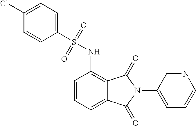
C1(N2C(=O)C3=C(NS(C4=CC=C(Cl)C=C4)(=O)=O)C=CC=C3C2=O)=CC=CN=C1
